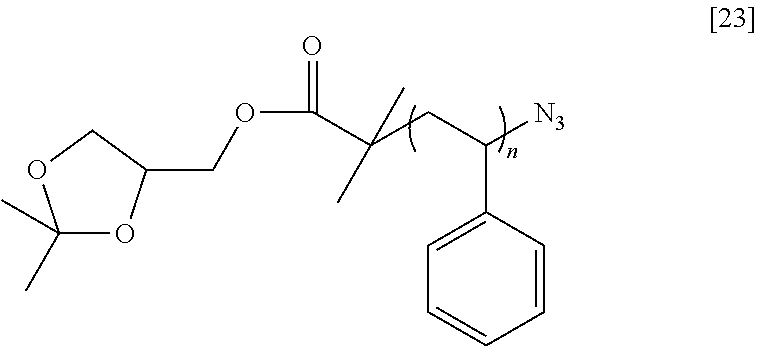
C(OC(=O)C(C)(C)CC([N3])C1=CC=CC=C1)C1OC(C)(C)OC1
